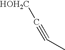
C(#CC)[HOH2C]
